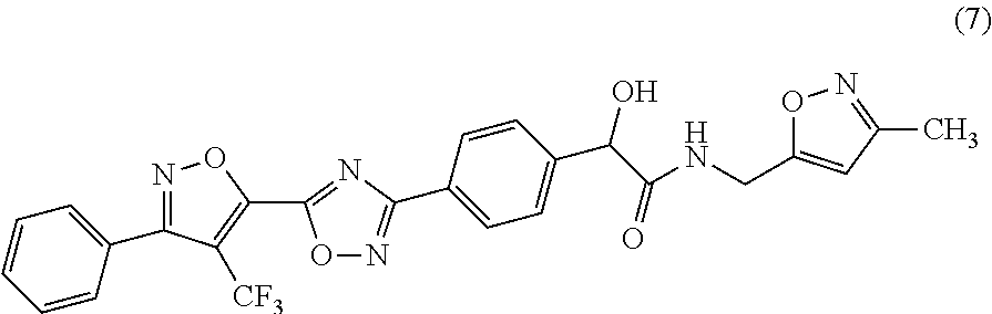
C1=CC=CC(C2=NOC(C3=NC(C4=CC=C(C(O)C(=O)NCC5=CC(C)=NO5)C=C4)=NO3)=C2[CF3])=C1
